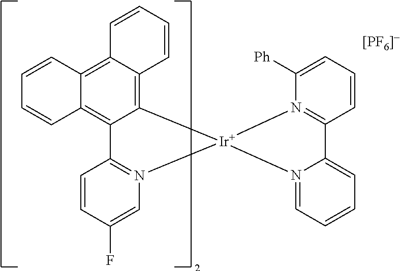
C12=C3C(=C4C(=C1C=CC=C2)C1=N(C=C(F)C=C1)[Ir]41N2=C(C=CC=C2[Ph])C2=CC=CC=N21)C=CC=C3
